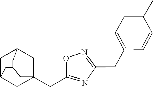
C1C2CC3(CC4=NC(CC5=CC=C(C)C=C5)=NO4)CC1CC(C3)C2
